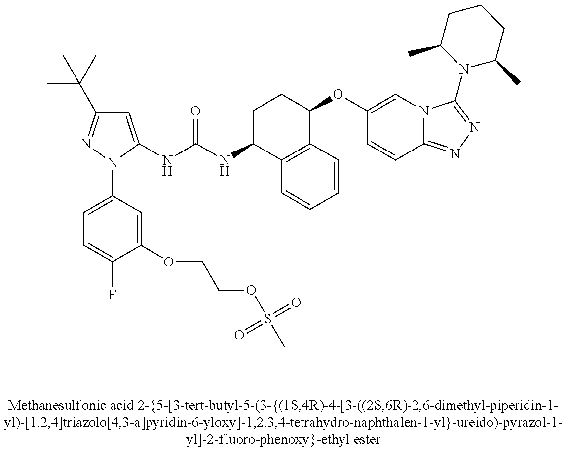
C1=C(NC(NC2C3=C(C(OC4=CN5C(=NN=C5N5C(C)CCCC5C)C=C4)CC2)C=CC=C3)=O)N(C2=CC=C(F)C(OCCOS(C)(=O)=O)=C2)N=C1C(C)(C)C
